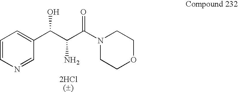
[2HCl].N1=CC(C(C(C(N2CCOCC2)=O)N)O)=CC=C1
